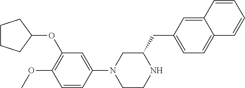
C1CCC(OC2=C(OC)C=CC(N3CCNC(CC4=CC=C5C(=C4)C=CC=C5)C3)=C2)C1
